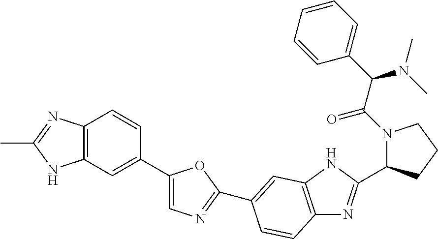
C12=C(C=C(C3=CN=C(C4=CC5=C(N=C(C6N(C(C(C7=CC=CC=C7)N(C)C)=O)CCC6)N5)C=C4)O3)C=C1)NC(C)=N2
